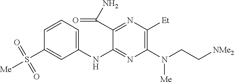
C1(NC2=NC(N([Me])CC[NMe2])=C([Et])N=C2C(N)=O)=CC=CC(S([Me])(=O)=O)=C1
